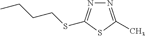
N1=C(C)SC(SCCCC)=N1
